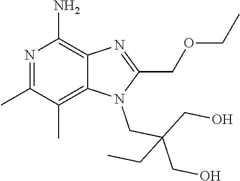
C1(COCC)=NC2=C(N)N=C(C)C(C)=C2N1CC(CO)(CO)CC
